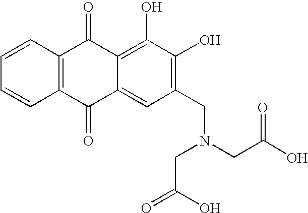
C1(O)=C2C(=CC(CN(CC(O)=O)CC(O)=O)=C1O)C(=O)C1=C(C2=O)C=CC=C1
